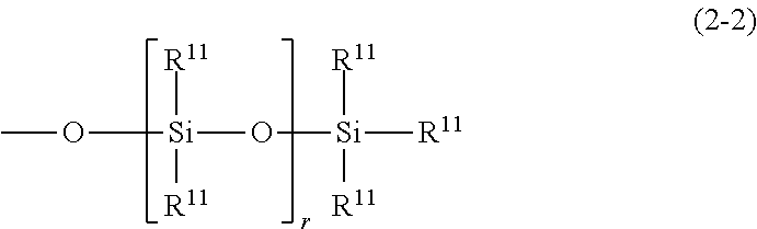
CO[Si](O[Si]([R11])([R11])[R11])([R11])[R11]
